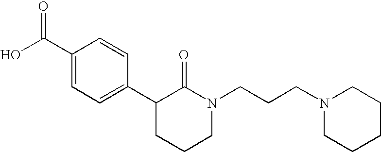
OC(C1=CC=C(C2CCCN(CCCN3CCCCC3)C2=O)C=C1)=O
